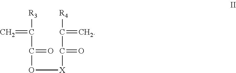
[R3]C(C(O[X]C(=O)C([R4])=C)=O)=C
